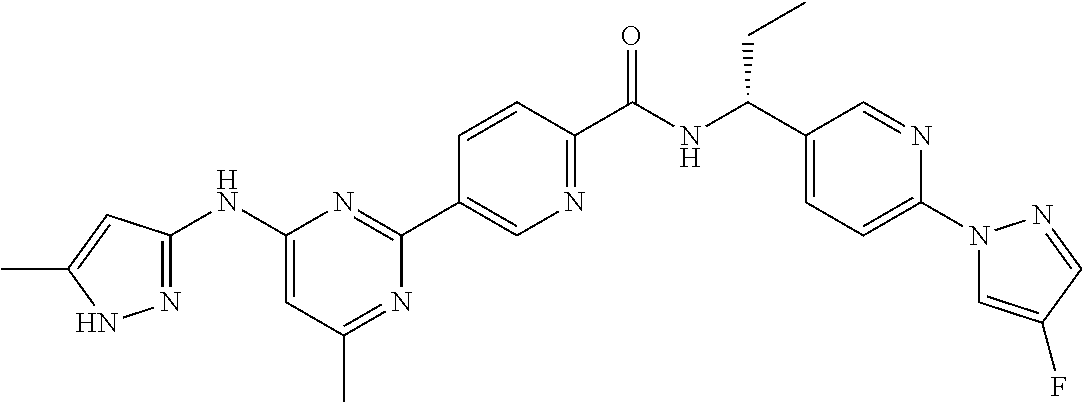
C1(NC2=NNC(C)=C2)=CC(C)=NC(C2=CN=C(C(NC(C3=CC=C(N4C=C(F)C=N4)N=C3)CC)=O)C=C2)=N1
